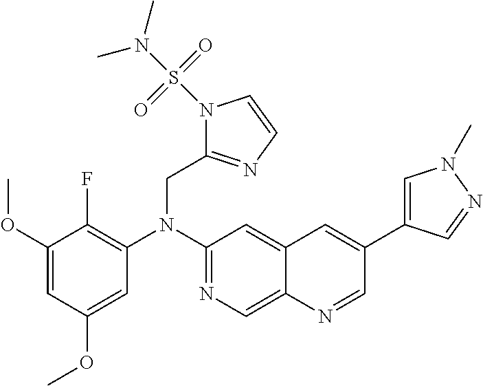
C1=C(OC)C=C(OC)C(F)=C1N(C1=NC=C2C(=C1)C=C(C1=CN(C)N=C1)C=N2)CC1=NC=CN1S(N(C)C)(=O)=O
